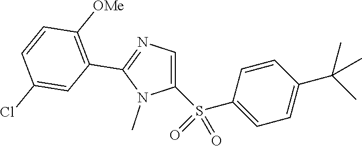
C1(S(C2=CC=C(C(C)(C)C)C=C2)(=O)=O)=CN=C(C2=C([OMe])C=CC(Cl)=C2)N1C
